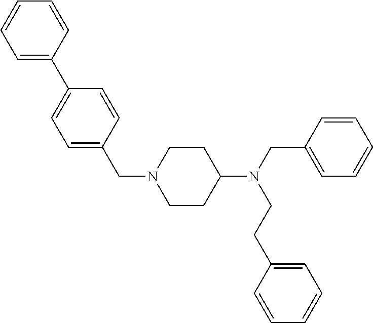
C(N1CCC(N(CC2=CC=CC=C2)CCC2=CC=CC=C2)CC1)C1=CC=C(C2=CC=CC=C2)C=C1
